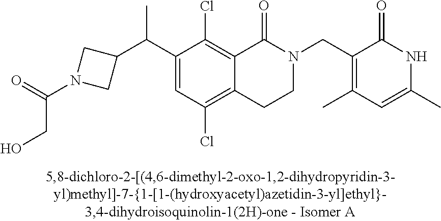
C1(C(C2=CC(Cl)=C3C(=C2Cl)C(=O)N(CC2=C(C)C=C(C)NC2=O)CC3)C)CN(C(=O)CO)C1
